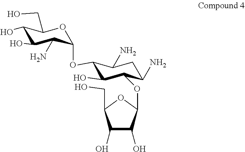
O1C(OC2C(O)C(OC3C(O)C(O)C(CO)O3)C(N)CC2N)C(N)C(O)C(O)C1CO
